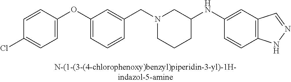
N1(CC2=CC(OC3=CC=C(Cl)C=C3)=CC=C2)CCCC(NC2=CC3=C(C=C2)NN=C3)C1
